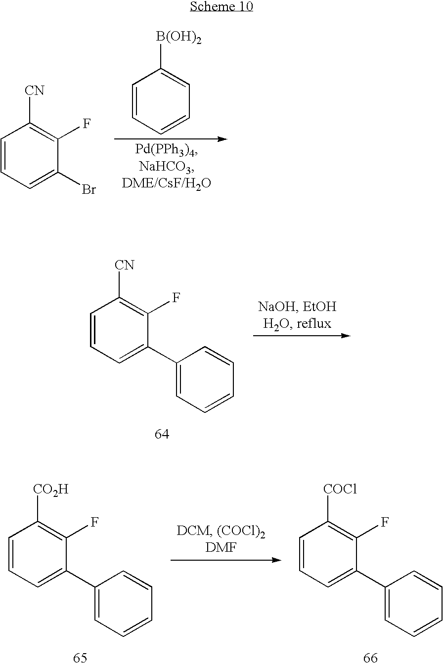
C1=CC=CC=C1[B(OH)2].C1=CC=C(Br)C(F)=C1[CN].C1=CC=C(C2=CC=CC=C2)C(F)=C1[CN].C1=CC=C(C2=CC=CC=C2)C(F)=C1[CO2H].C1=CC=C(C2=CC=CC=C2)C(F)=C1[COCl]
